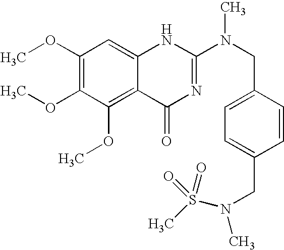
C1(OC)=C(OC)C(OC)=C2C(=C1)NC(N(CC1=CC=C(CN(C)S(C)(=O)=O)C=C1)C)=NC2=O
